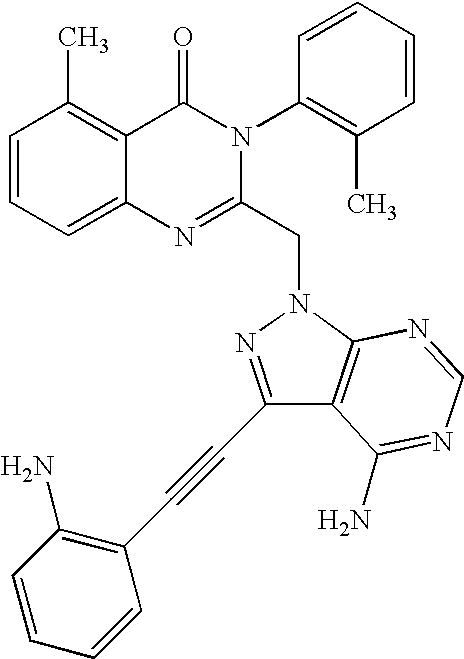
C1=CC=C2C(=C1C)C(=O)N(C1=C(C)C=CC=C1)C(CN1N=C(C#CC3=C(N)C=CC=C3)C3=C1N=CN=C3N)=N2
